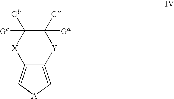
C12=C[A]C=C1[X]C([Gb])([Gc])C([G])([Ga])[Y]2
